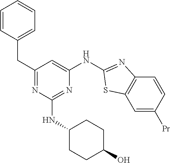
C1=CC=CC=C1CC1=NC(NC2CCC(O)CC2)=NC(NC2=NC3=C(C=C([Pr])C=C3)S2)=C1
